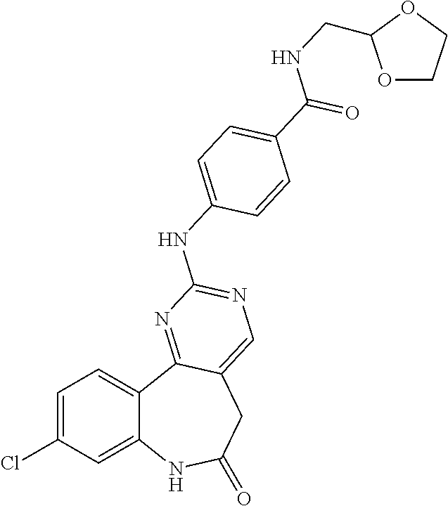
C1=C(Cl)C=C2C(=C1)C1=NC(NC3=CC=C(C(NCC4OCCO4)=O)C=C3)=NC=C1CC(=O)N2
